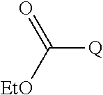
C([Q])(=O)[EtO]
